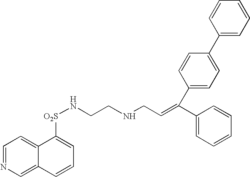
C1=NC=C2C(=C1)C([O2S]NCCNCC=C(C1=CC=CC=C1)C1=CC=C(C3=CC=CC=C3)C=C1)=CC=C2
